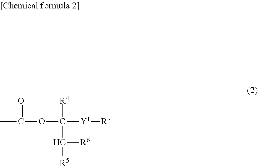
CC(OC([R4])(C([R5])[R6])[Y1][R7])=O
